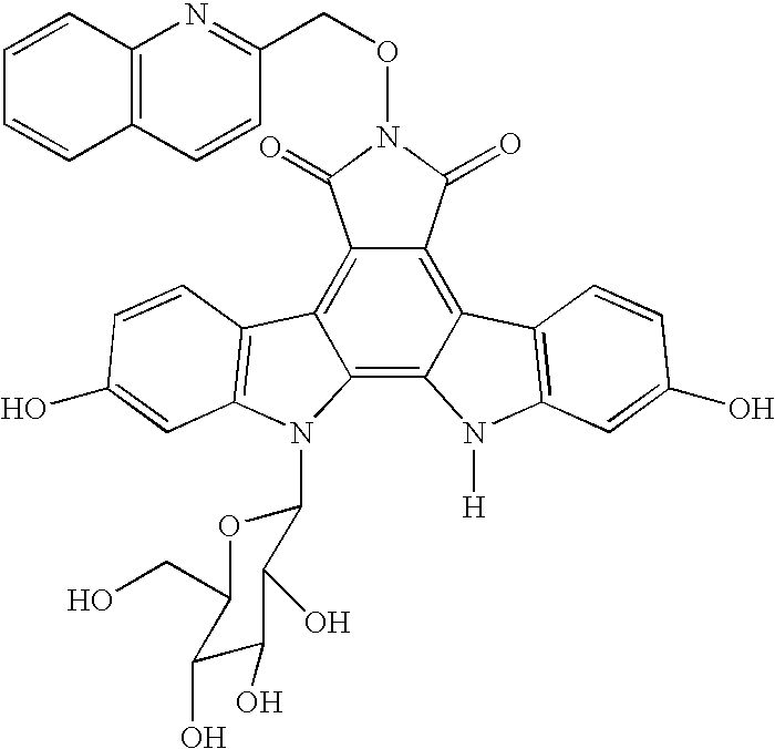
C12=C3C(=C4C(=C1C(=O)N(OCC1=NC5=C(C=C1)C=CC=C5)C2=O)C1=C(N4[H])C=C(O)C=C1)N(C1OC(CO)C(O)C(O)C1O)C1=C3C=CC(O)=C1
